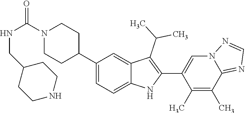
N1(C(NCC2CCNCC2)=O)CCC(C2=CC=C3C(=C2)C(C(C)C)=C(C2=CN4C(=NC=N4)C(C)=C2C)N3)CC1
